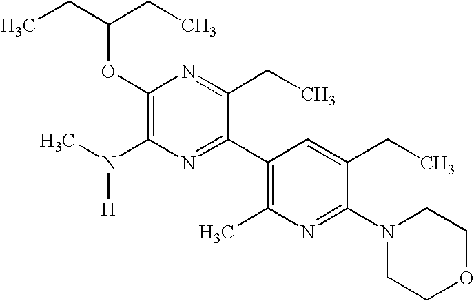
CCC(CC)OC1=C(N(C)[H])N=C(C2=C(C)N=C(N3CCOCC3)C(CC)=C2)C(CC)=N1
